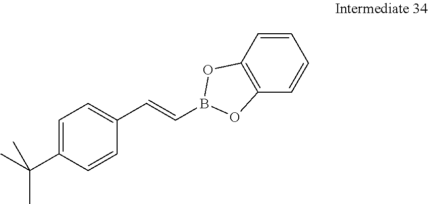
C1=C(C(C)(C)C)C=CC(C=CB2OC3=C(C=CC=C3)O2)=C1
